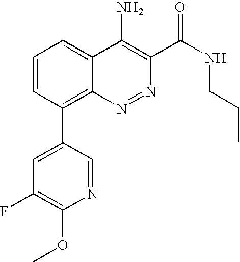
C1(F)=C(OC)N=CC(C2=C3N=NC(C(NCCC)=O)=C(N)C3=CC=C2)=C1
